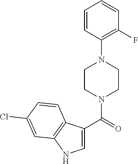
C1=CC(N2CCN(C(=O)C3=CNC4=C3C=CC(Cl)=C4)CC2)=C(F)C=C1
